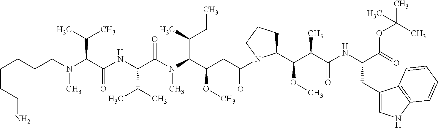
C(CCCN(C(C(NC(C(N(C(C(CC(=O)N1C(C(C(C(NC(C(=O)OC(C)(C)C)CC2=CNC3=C2C=CC=C3)=O)C)OC)CCC1)OC)C(C)CC)C)=O)C(C)C)=O)C(C)C)C)CCN
